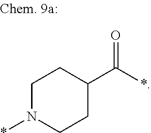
C1N(*)CCC(C(*)=O)C1
